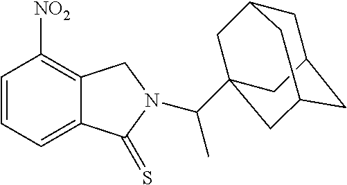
C1=CC=C2C(=C1[NO2])CN(C(C)C13CC4CC(CC(C1)C4)C3)C2=S
